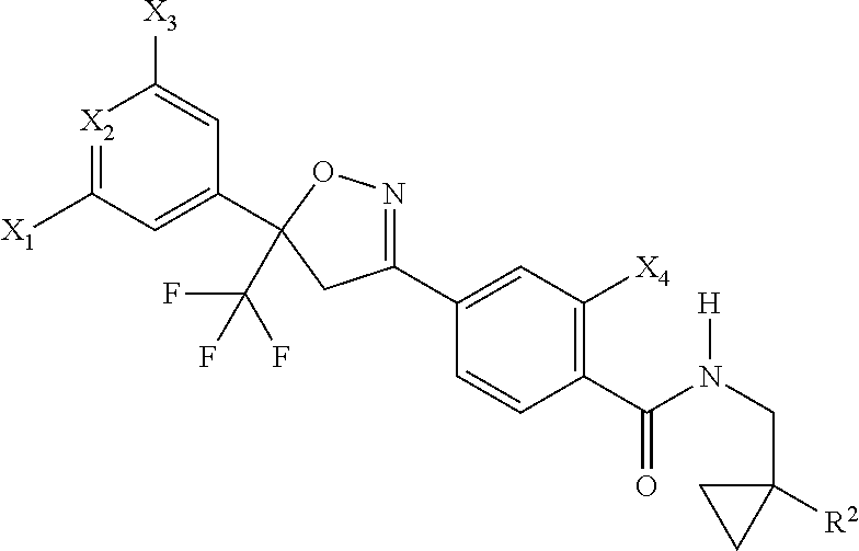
C1(C2=CC([X4])=C(C(N(CC3([R2])CC3)[H])=O)C=C2)=NOC(C2=CC([X1])=[X2]C([X3])=C2)(C(F)(F)F)C1
